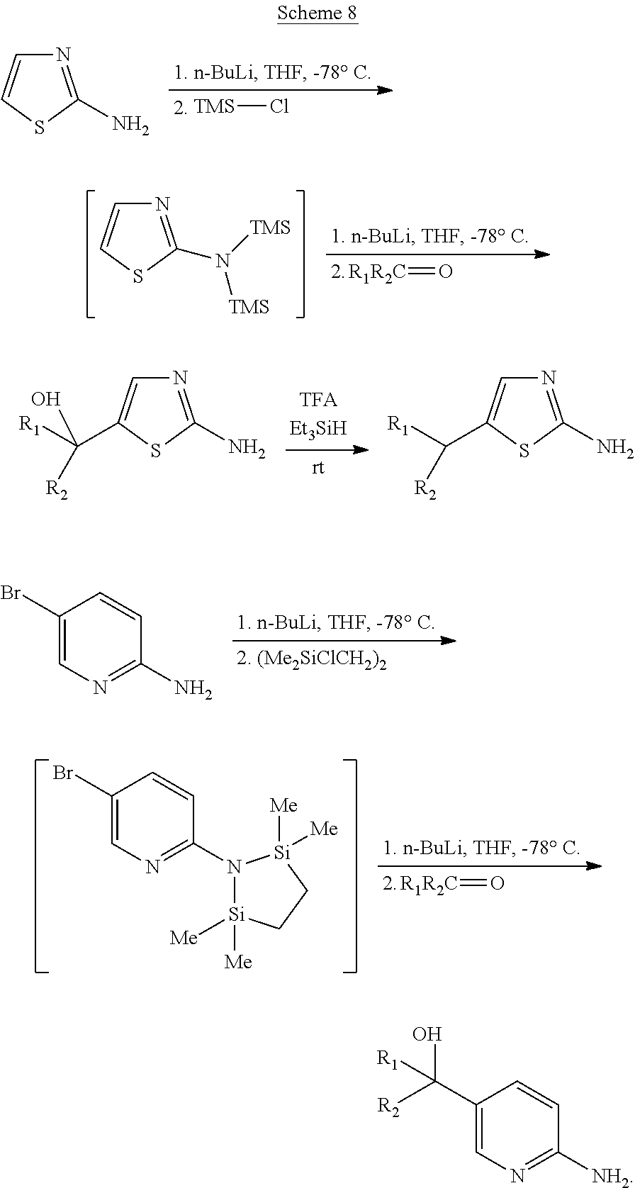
[R1R2C]=O.N1=C(N([TMS])[TMS])SC=C1.N1=C(N)SC(C([R1])([R2])O)=C1.N1=C(N)SC(C([R1])[R2])=C1.C1(Br)=CN=C(N)C=C1.C1(Br)=CN=C(N2[Si]([Me])([Me])CC[Si]2([Me])[Me])C=C1.[R1R2C]=O.N1=C(N)SC=C1.[TMS]Cl.C1(C(O)([R2])[R1])=CN=C([NH2])C=C1
